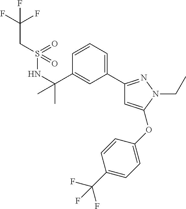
C1(C2=NN(CC)C(OC3=CC=C(C(F)(F)F)C=C3)=C2)=CC=CC(C(NS(CC(F)(F)F)(=O)=O)(C)C)=C1
